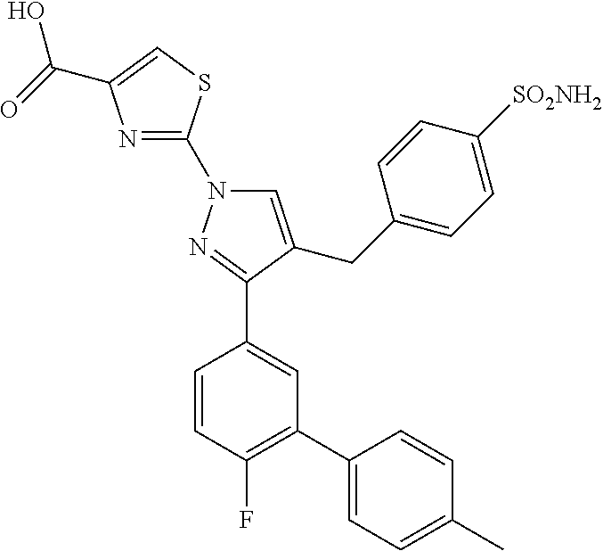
N1=C(N2C=C(CC3=CC=C([SO2NH2])C=C3)C(C3=CC(C4=CC=C(C)C=C4)=C(F)C=C3)=N2)SC=C1C(O)=O
